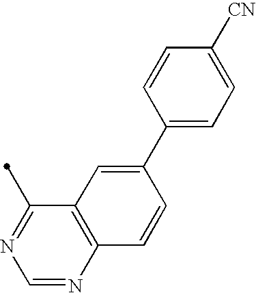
C12=C(N=CN=C1C)C=CC(C1=CC=C([CN])C=C1)=C2
